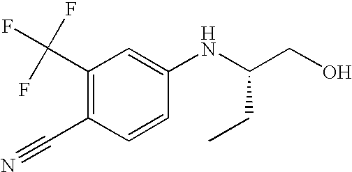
C1(C(F)(F)F)=C(C#N)C=CC(NC(CO)CC)=C1
